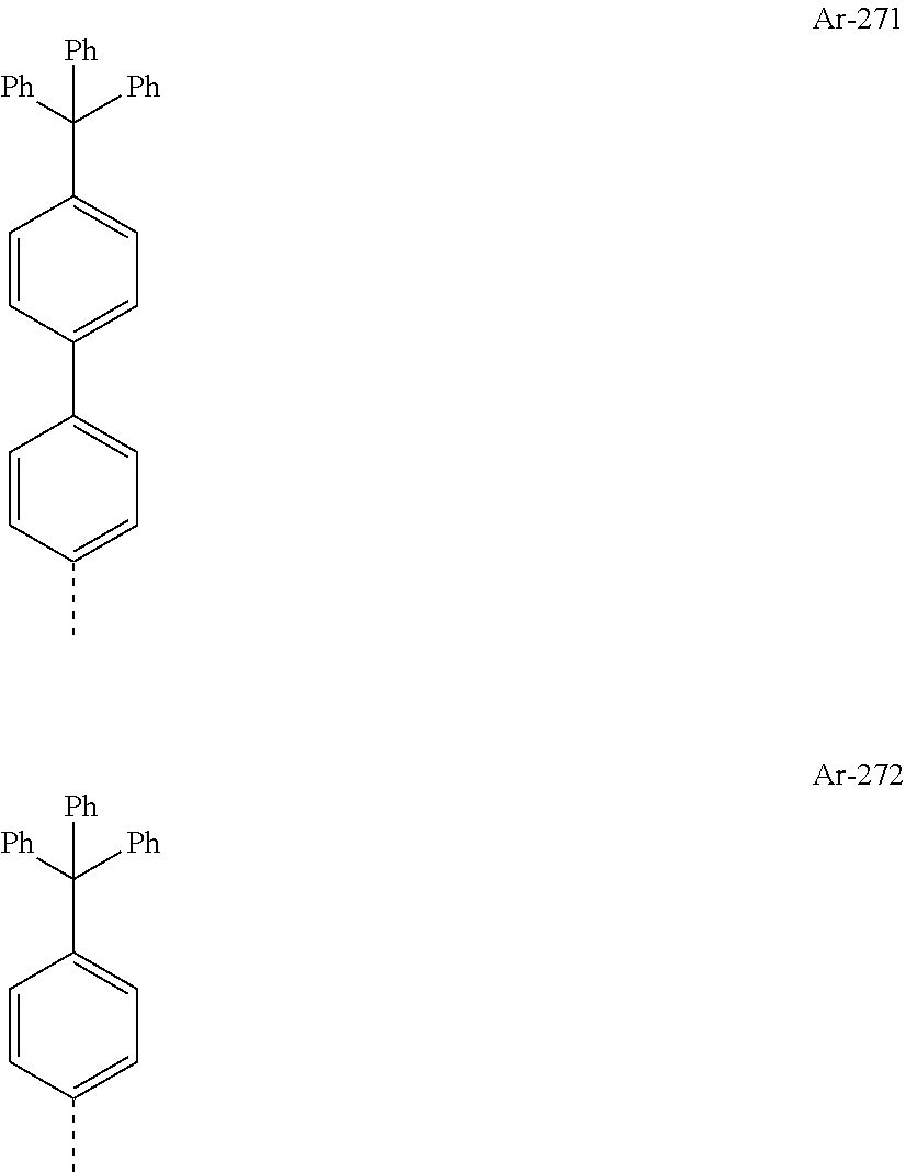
C1=CC(C2=CC=C(C)C=C2)=CC=C1C([Ph])([Ph])[Ph].C1=CC(C)=CC=C1C([Ph])([Ph])[Ph]
